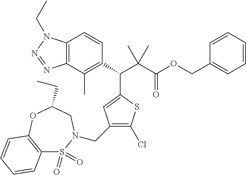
C12=C(C(C)=C(C(C(C(OCC3=CC=CC=C3)=O)(C)C)C3=CC(CN4S(=O)(=O)C5=C(OC(CC)C4)C=CC=C5)=C(Cl)S3)C=C1)N=NN2CC
